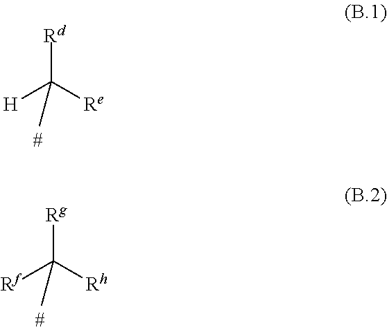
[Rd]C([H])([Re])C.[Rg]C([Rf])([Rh])C
